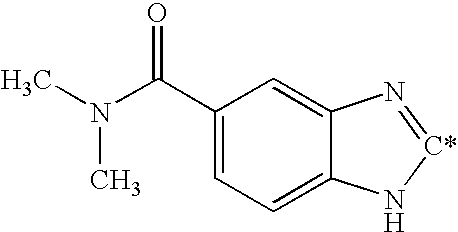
C1(C(N(C)C)=O)=CC=C2C(=C1)N=[C*]N2
